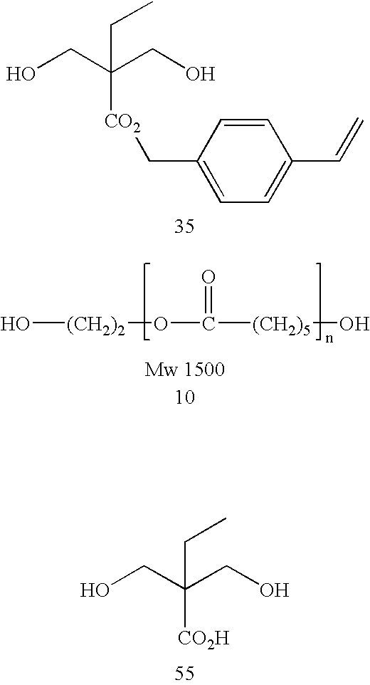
OCC(CO)(CC)[CO2]CC1=CC=C(C=C)C=C1.OCC(CO)(CC)[CO2H].O[(CH2)2]OC(=O)[(CH2)5]O
